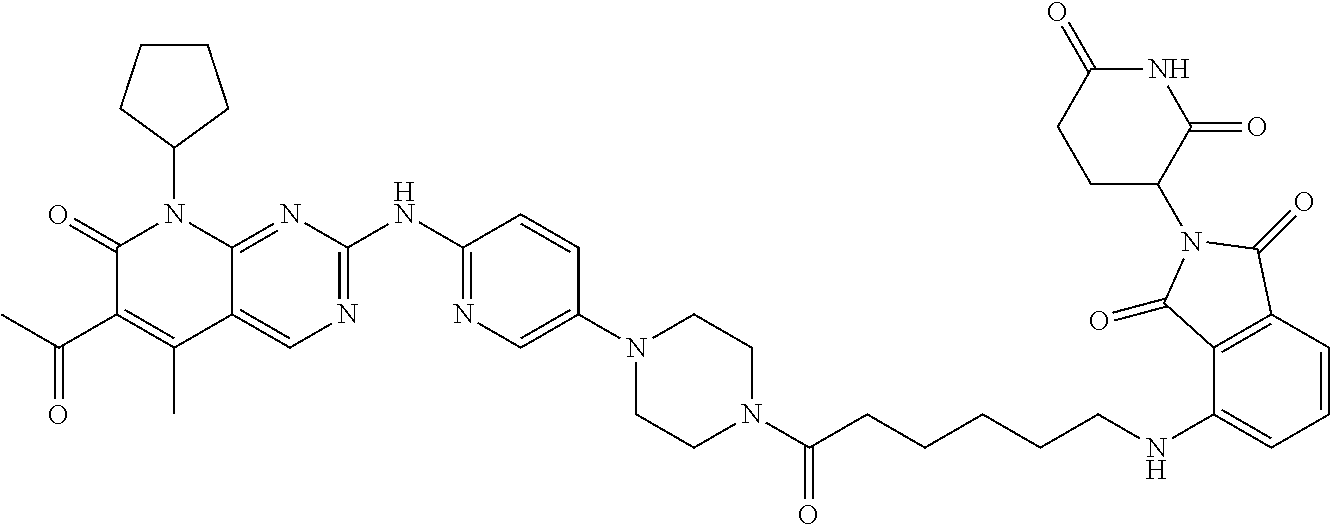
C1(=O)C(C(C)=O)=C(C)C2=CN=C(NC3=NC=C(N4CCN(C(=O)CCCCCNC5=CC=CC6=C5C(=O)N(C5C(=O)NC(=O)CC5)C6=O)CC4)C=C3)N=C2N1C1CCCC1
